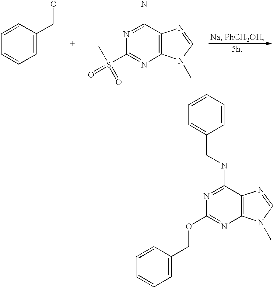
N1=C(NCC2=CC=CC=C2)C2=C(N=C1OCC1=CC=CC=C1)N(C)C=N2.N1=C(N)C2=C(N=C1S(=O)(=O)C)N(C)C=N2.C1=C(CO)C=CC=C1
